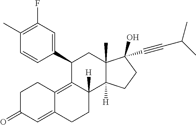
C1(C2=CC(F)=C(C)C=C2)C2=C3C(=CC(=O)CC3)CCC2([H])C2([H])C(C)(C1)C(C#CC(C)C)(O)CC2
